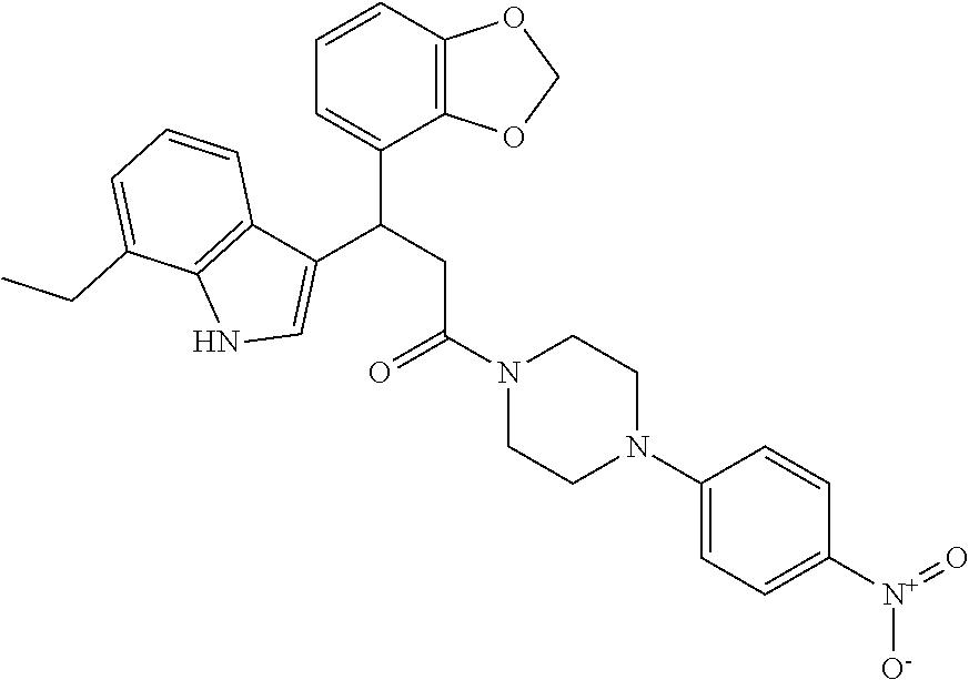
C12=C(OCO1)C(C(CC(N1CCN(C3=CC=C([N+](=O)[O-])C=C3)CC1)=O)C1=CNC3=C1C=CC=C3CC)=CC=C2
